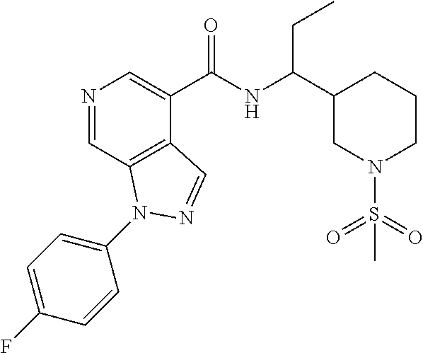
N1=CC2=C(C(C(NC(C3CN(S(C)(=O)=O)CCC3)CC)=O)=C1)C=NN2C1=CC=C(F)C=C1
